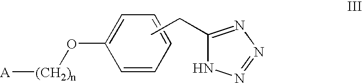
C1=CC=CC=C1O[(CH2)n][A].CCC1=NN=NN1
